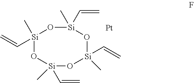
[Si]1(C=C)(C)O[Si](C)(C=C)O[Si](C)(C=C)O[Si](C)(C=C)O1.[Pt]
